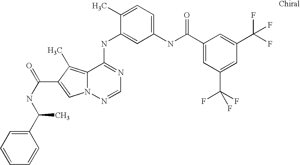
C1(C)=CC=C(NC(C2=CC(C(F)(F)F)=CC(C(F)(F)F)=C2)=O)C=C1NC1=NC=NN2C1=C(C)C(C(NC(C1=CC=CC=C1)C)=O)=C2
